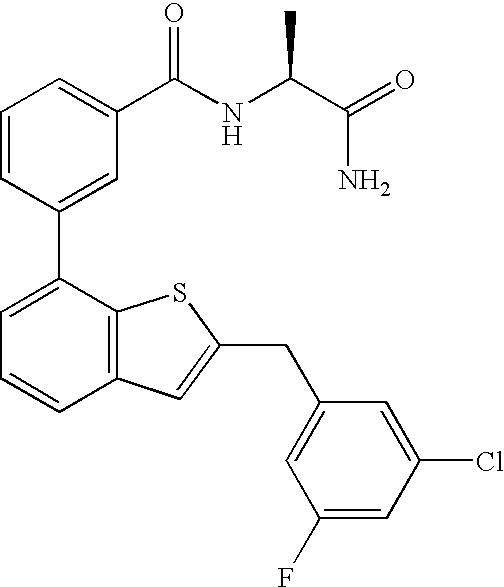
C1=CC=C(C(NC(C(=O)N)C)=O)C=C1C1=CC=CC2=C1SC(CC1=CC(F)=CC(Cl)=C1)=C2
